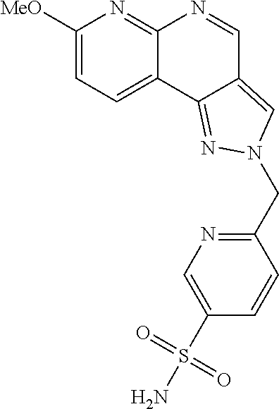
C1([MeO])=CC=C2C(=N1)N=CC1=CN(CC3=NC=C(S(N)(=O)=O)C=C3)N=C21
